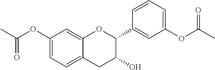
C1=C(OC(=O)C)C=C2C(=C1)CC(O)C(C1=CC(OC(C)=O)=CC=C1)O2
